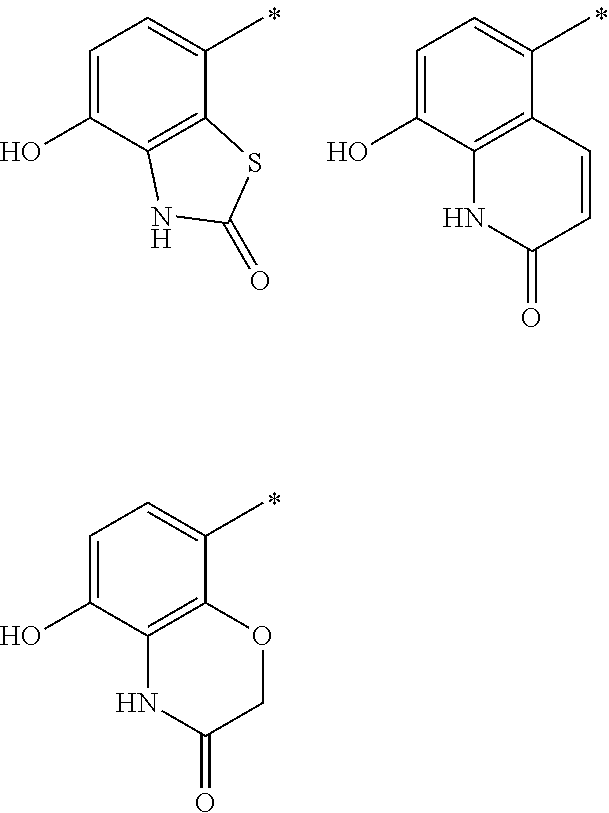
C1=C(O)C2=C(C(C)=C1)OCC(=O)N2.C1=C(O)C2=C(C(C)=C1)SC(=O)N2.C1=C(O)C2=C(C(C)=C1)C=CC(=O)N2
